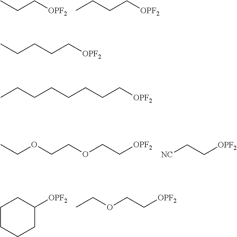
CCC[OPF2].C(CC[OPF2])C.C(OCCOCC[OPF2])C.[NC]CC[OPF2].C1C([OPF2])CCCC1.C(C[OPF2])OCC.C(CC[OPF2])CC.C(CC[OPF2])CCCCC
